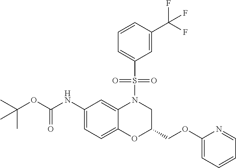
C1(NC(OC(C)(C)C)=O)=CC=C2C(=C1)N(S(C1=CC=CC(C(F)(F)F)=C1)(=O)=O)CC(COC1=CC=CC=N1)O2
